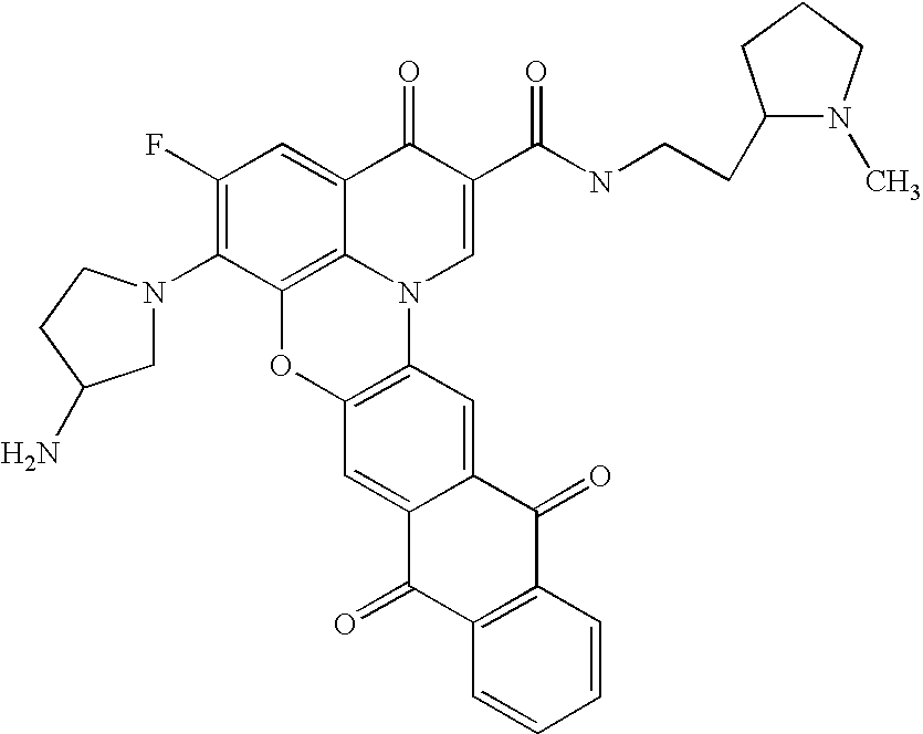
C1(F)=C(N2CC(N)CC2)C2=C3C(=C1)C(=O)C(C(=O)NCCC1N(C)CCC1)=CN3C1=C(O2)C=C2C(=C1)C(=O)C1=C(C2=O)C=CC=C1
